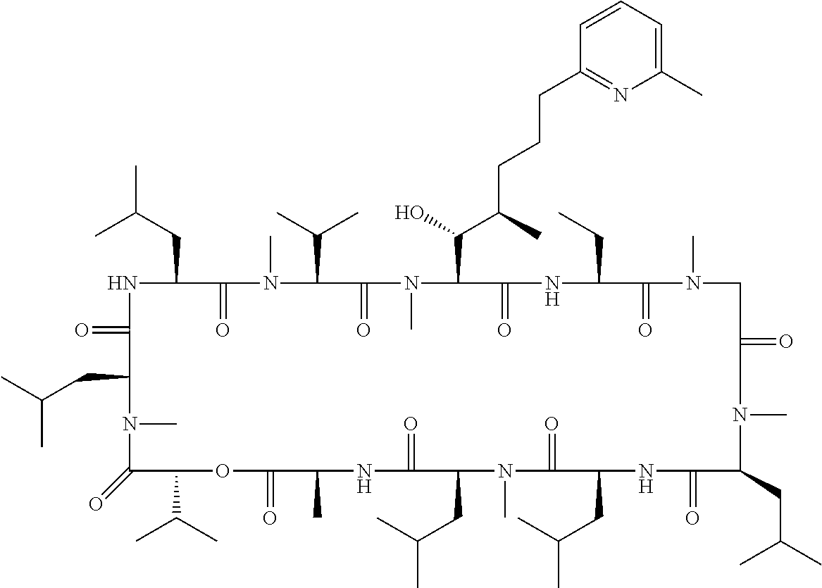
N1C(=O)C(CC(C)C)N(C)C(=O)C(C(C)C)OC(=O)C(C)NC(=O)C(CC(C)C)N(C)C(=O)C(CC(C)C)NC(=O)C(CC(C)C)N(C)C(=O)CN(C)C(=O)C(CC)NC(=O)C(C(O)C(CCCC2=NC(C)=CC=C2)C)N(C)C(=O)C(C(C)C)N(C)C(=O)C1CC(C)C
